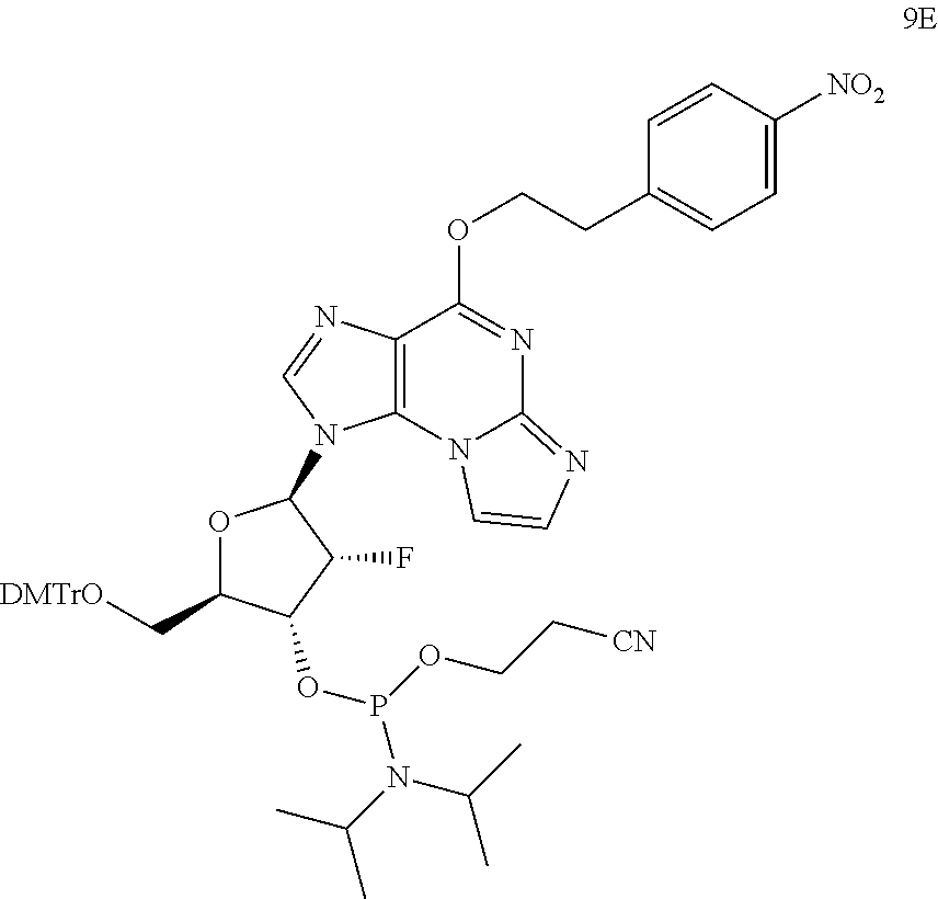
O1C(C[DMTrO])C(OP(N(C(C)C)C(C)C)OCC[CN])C(F)C1N1C2=C(C(OCCC3=CC=C([NO2])C=C3)=NC3=NC=CN23)N=C1
